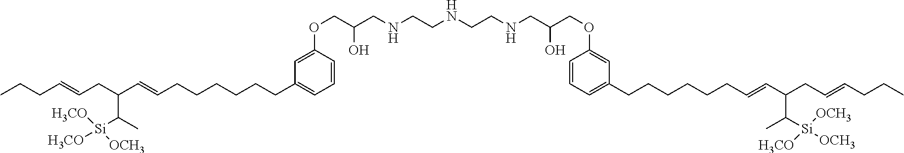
C1(CCCCCCC=CC(CC=CCCC)C([Si]([H3CO])([OCH3])[OCH3])C)=CC=CC(OCC(CNCCNCCNCC(COC2=CC(CCCCCCC=CC(CC=CCCC)C([Si]([OCH3])([H3CO])[H3CO])C)=CC=C2)O)O)=C1
